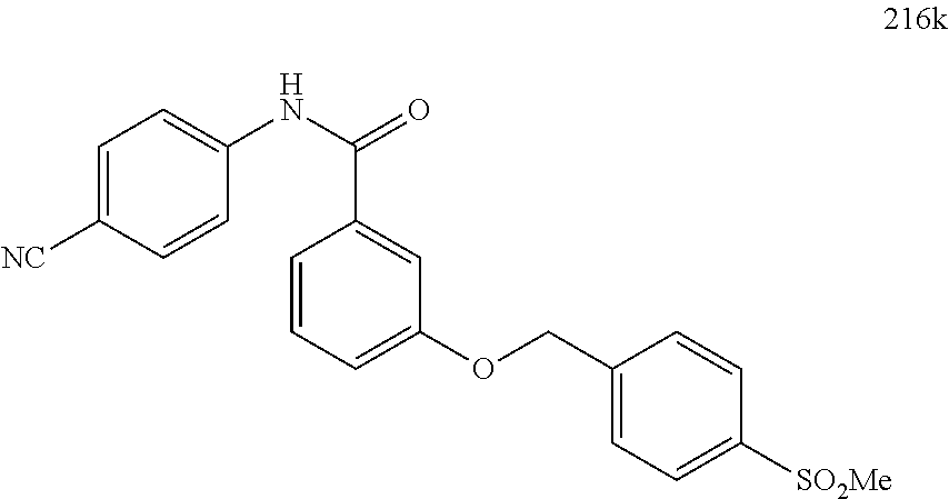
C1=C([NC])C=CC(NC(=O)C2=CC(OCC3=CC=C([SO2Me])C=C3)=CC=C2)=C1
